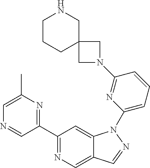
C1(C2=NC(C)=CN=C2)=NC=C2C(=C1)N(C1=CC=CC(N3CC4(C3)CNCCC4)=N1)N=C2
